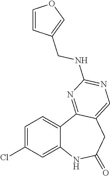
C12=CC(Cl)=CC=C1C1=NC(NCC3=COC=C3)=NC=C1CC(=O)N2
